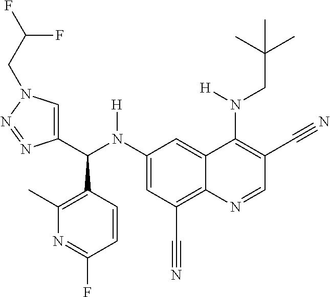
C1(N(C(C2=CN(CC(F)F)N=N2)C2=C(C)N=C(F)C=C2)[H])=CC(C#N)=C2C(=C1)C(N(CC(C)(C)C)[H])=C(C#N)C=N2
